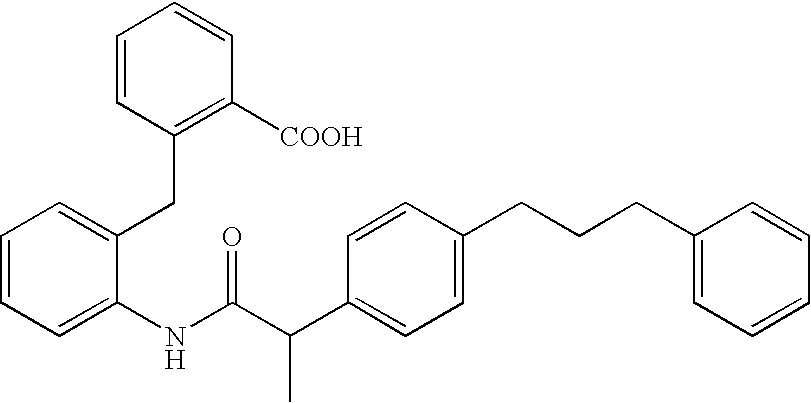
C1=CC=C(NC(C(C2=CC=C(CCCC3=CC=CC=C3)C=C2)C)=O)C(CC2=C([COOH])C=CC=C2)=C1
